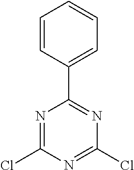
N1=C(Cl)N=C(Cl)N=C1C1=CC=CC=C1
